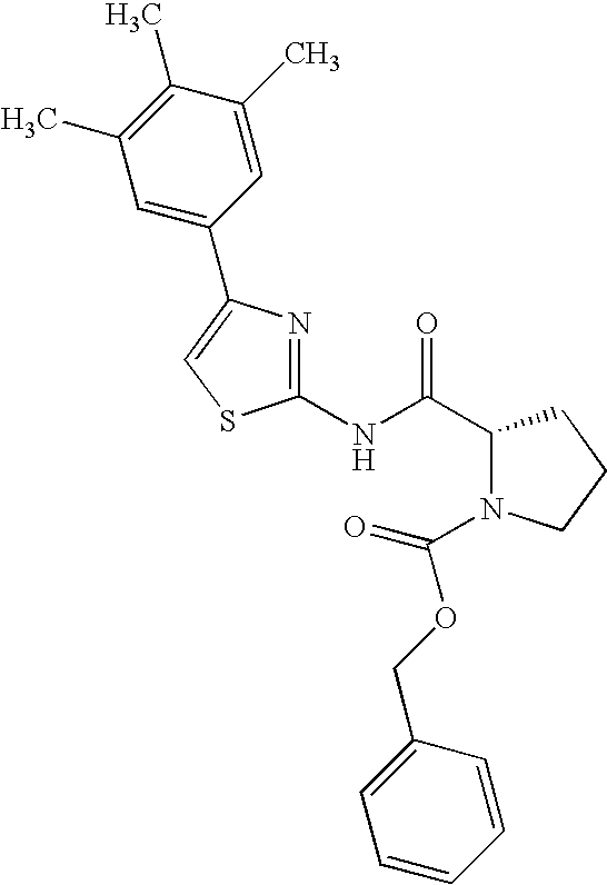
C1(NC(C2N(C(OCC3=CC=CC=C3)=O)CCC2)=O)=NC(C2=CC(C)=C(C)C(C)=C2)=CS1
